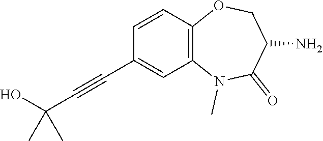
N1(C)C2=C(C=CC(C#CC(O)(C)C)=C2)OCC(N)C1=O
